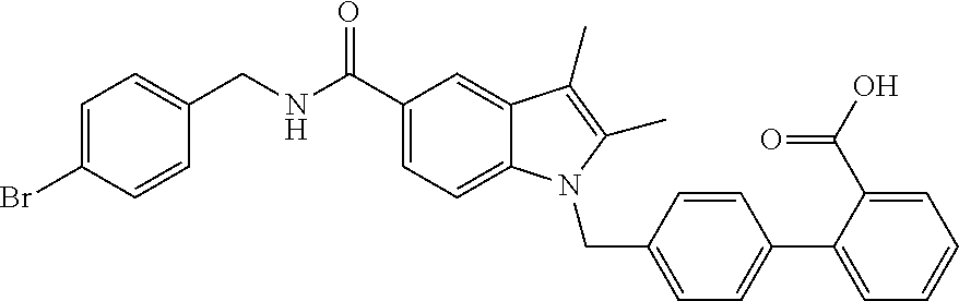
C1(CNC(C2=CC=C3C(=C2)C(C)=C(C)N3CC2=CC=C(C3=CC=CC=C3C(O)=O)C=C2)=O)=CC=C(Br)C=C1
